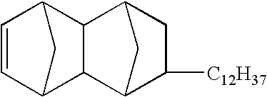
C1=CC2CC1C1C3C([C12H37])CC(C21)C3
